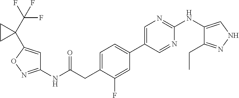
C1(NC(=O)CC2=CC=C(C3=CN=C(NC4=CNN=C4CC)N=C3)C=C2F)=NOC(C2(C(F)(F)F)CC2)=C1
